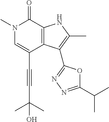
C(C1=CN(C)C(=O)C2=C1C(C1=NN=C(C(C)C)O1)=C(C)N2)#CC(O)(C)C
